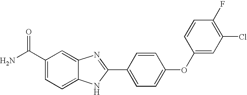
C1(C(N)=O)=CC=C2C(=C1)N=C(C1=CC=C(OC3=CC(Cl)=C(F)C=C3)C=C1)N2
